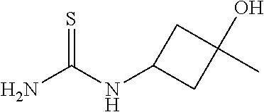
NC(NC1CC(O)(C)C1)=S
